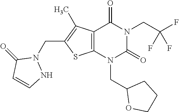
C12=C(N(CC3OCCC3)C(=O)N(CC(F)(F)F)C1=O)SC(CN1C(=O)C=CN1)=C2C
